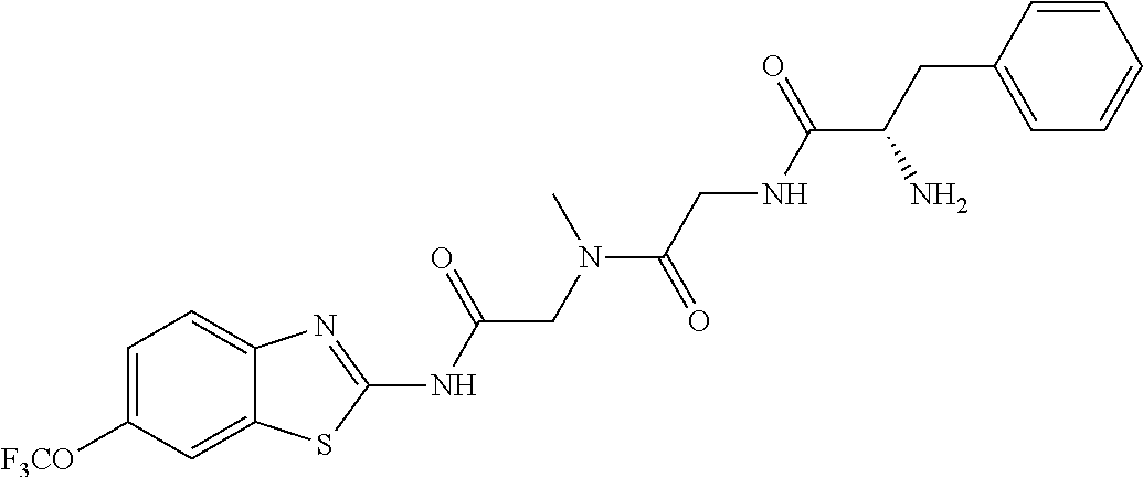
C1=C([F3CO])C=C2C(=C1)N=C(NC(CN(C(CNC(C(CC1=CC=CC=C1)N)=O)=O)C)=O)S2
